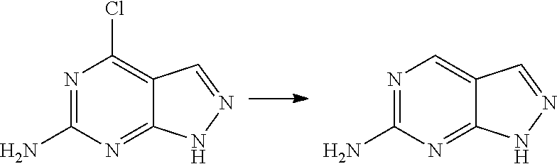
N1=C(N)N=C2C(=C1)C=NN2.N1=C(N)N=C2C(=C1Cl)C=NN2
